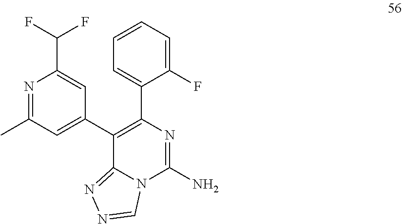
N1=C(C)C=C(C2=C(C3=CC=CC=C3F)N=C(N)N3C2=NN=C3)C=C1C(F)F
